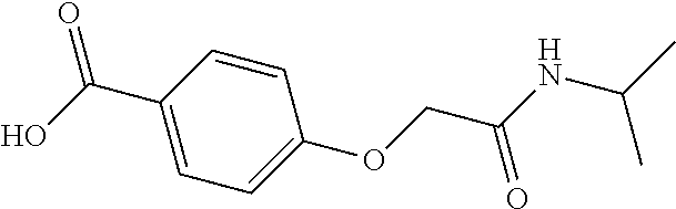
C1=CC(C(O)=O)=CC=C1OCC(NC(C)C)=O
